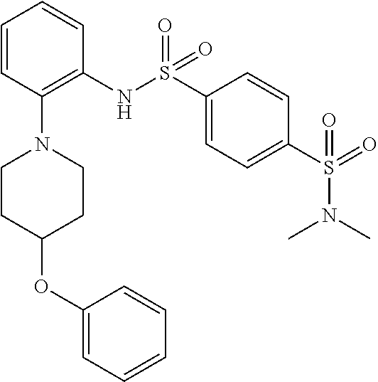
C1=CC(N2CCC(OC3=CC=CC=C3)CC2)=C(NS(C2=CC=C(S(=O)(N(C)C)=O)C=C2)(=O)=O)C=C1
